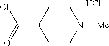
O=C(C1CCN([Me])CC1)Cl.Cl
